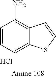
NC1=C2C(=CC=C1)SC=C2.Cl
